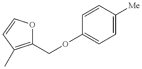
C1(COC2=CC=C([Me])C=C2)=C(C)C=CO1
